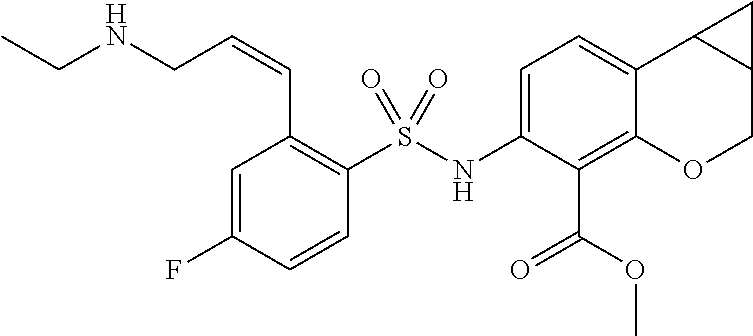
C1=C(F)C=CC(S(NC2=CC=C3C(=C2C(OC)=O)OCC2C3C2)(=O)=O)=C1C=CCNCC
